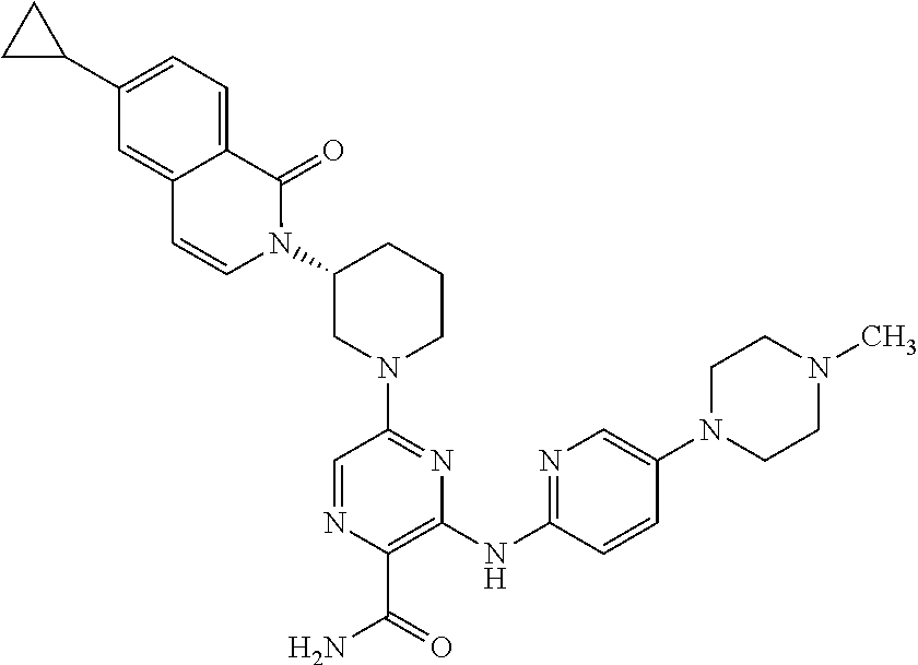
N1(C2CN(C3=NC(NC4=NC=C(N5CCN(C)CC5)C=C4)=C(C(=O)N)N=C3)CCC2)C(=O)C2=CC=C(C3CC3)C=C2C=C1
